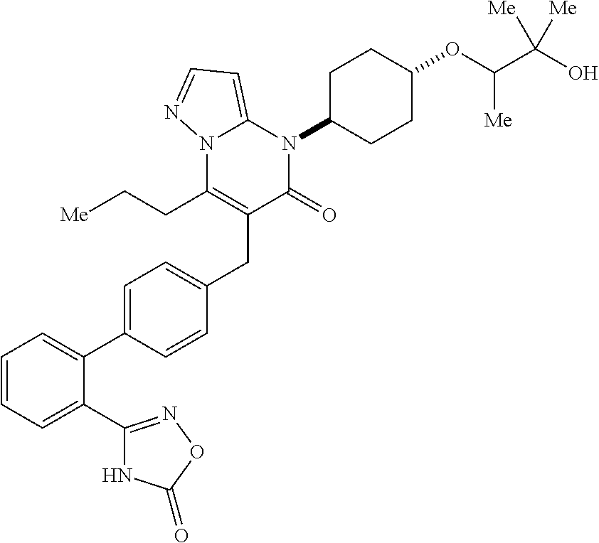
C1=CC=C(C2=NOC(=O)N2)C(C2=CC=C(CC3=C(CC[Me])N4C(=CC=N4)N(C4CCC(OC(C(O)([Me])[Me])[Me])CC4)C3=O)C=C2)=C1
